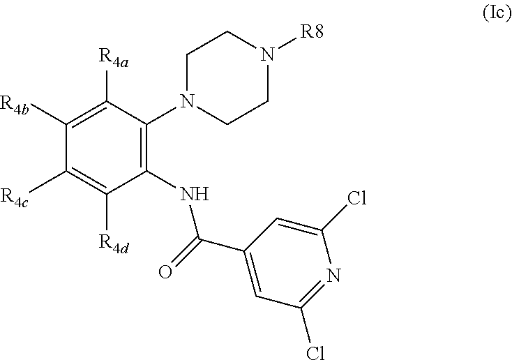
C1(NC(C2=CC(Cl)=NC(Cl)=C2)=O)=C(N2CCN([R8])CC2)C([R4a])=C([R4b])C([R4c])=C1[R4d]
